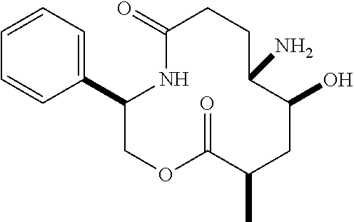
C1=CC=C(C2COC(=O)C(C)CC(O)C(N)CCC(=O)N2)C=C1
